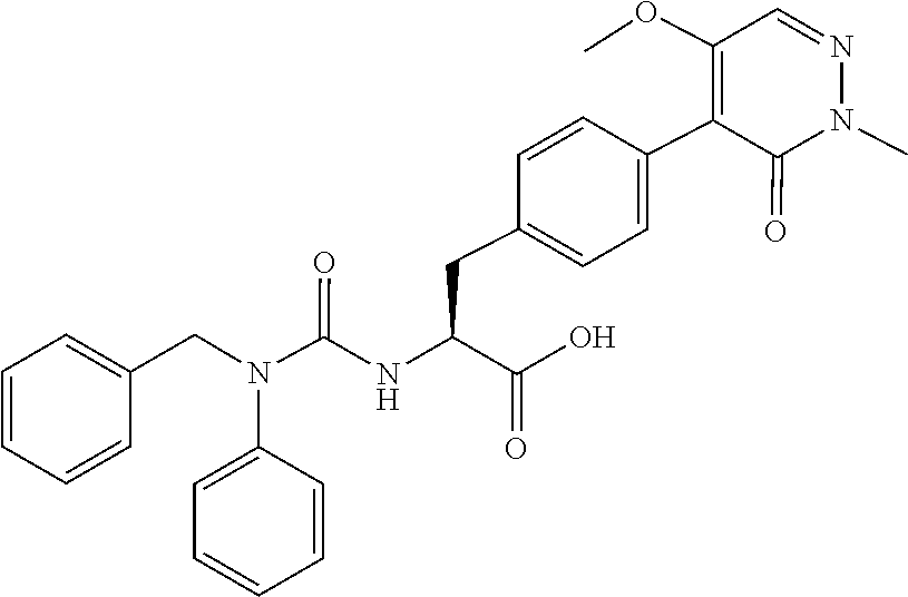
N1(C)N=CC(OC)=C(C2=CC=C(CC(C(=O)O)NC(N(C3=CC=CC=C3)CC3=CC=CC=C3)=O)C=C2)C1=O
